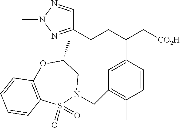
C1=CC(C)=C(CN2CC(C)OC3=C(S2(=O)=O)C=CC=C3)C=C1C(CCC1=NN(C)N=C1)C[CO2H]
